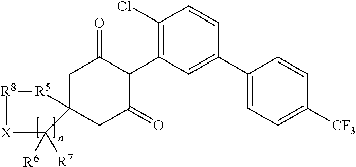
C1C2(CC(=O)C(C3=C(Cl)C=CC(C4=CC=C([CF3])C=C4)=C3)C1=O)[R5][R8][X]C2([R6])[R7]
